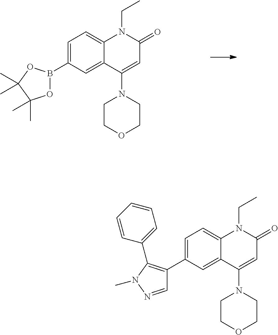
C1=C(B2OC(C)(C)C(C)(C)O2)C=C2C(=C1)N(CC)C(=O)C=C2N1CCOCC1.C1=C(C2=C(C3=CC=CC=C3)N(C)N=C2)C=C2C(=C1)N(CC)C(=O)C=C2N1CCOCC1
